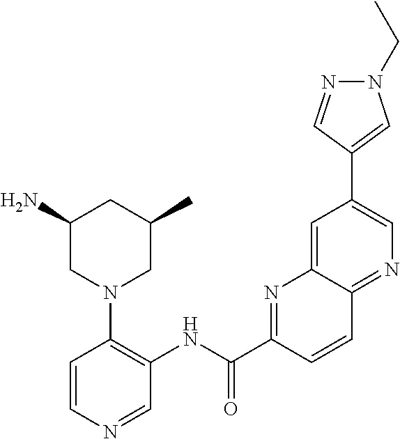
C1(C2=CN=C3C(=C2)N=C(C(NC2=C(N4CC(C)CC(N)C4)C=CN=C2)=O)C=C3)=CN(CC)N=C1
